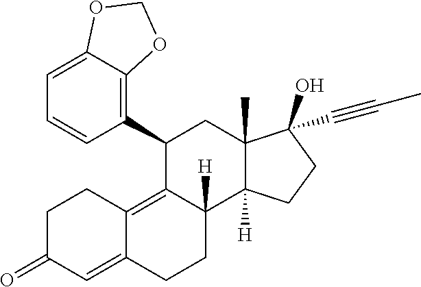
C1=C2C(=C(C3C4=C5C(=CC(=O)CC5)CCC4([H])C4([H])C(C)(C3)C(O)(C#CC)CC4)C=C1)OCO2
